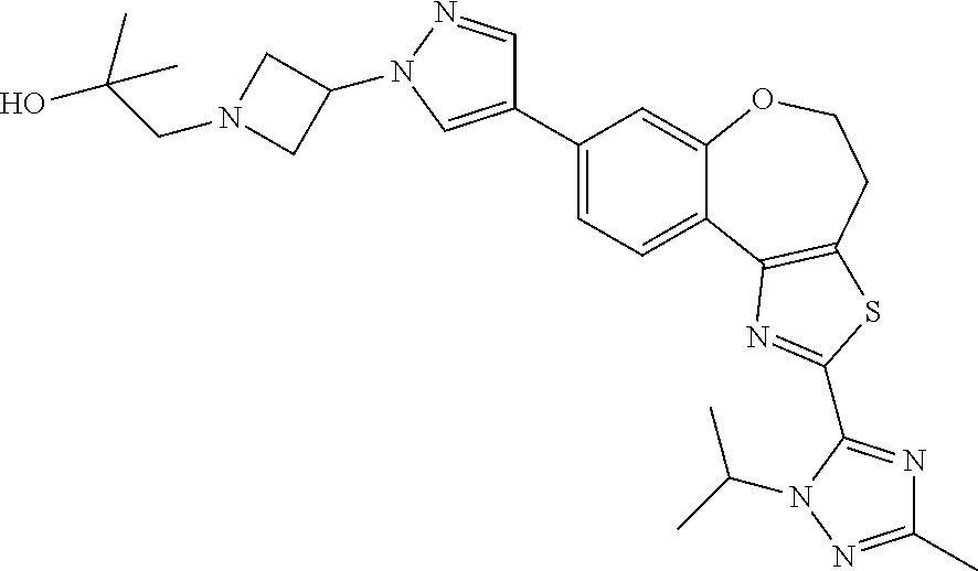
C1(C2=CN(C3CN(CC(O)(C)C)C3)N=C2)=CC=C2C(=C1)OCCC1=C2N=C(C2=NC(C)=NN2C(C)C)S1
